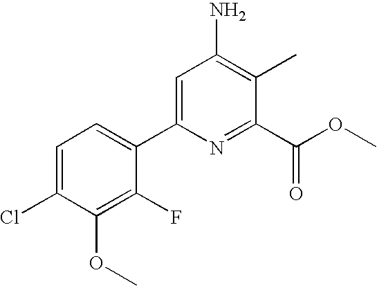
C1=C(Cl)C(OC)=C(F)C(C2=CC(N)=C(C)C(C(=O)OC)=N2)=C1
